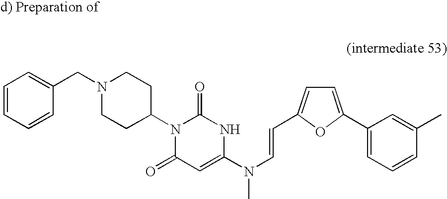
C1(=O)N(C2CCN(CC3=CC=CC=C3)CC2)C(=O)C=C(N(C)C=CC2=CC=C(C3=CC=CC(C)=C3)O2)N1
